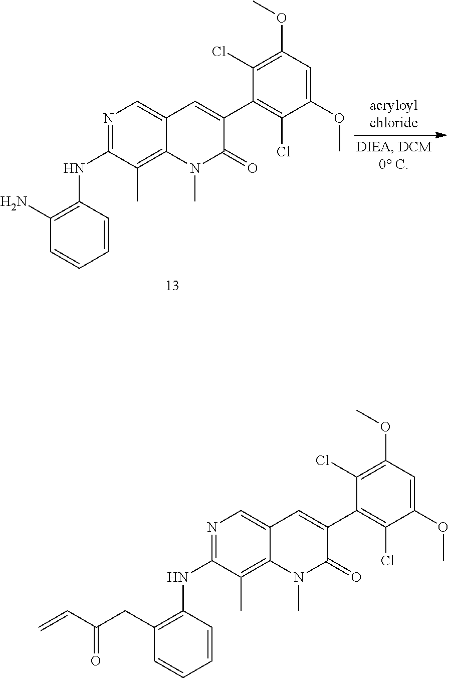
N1=C(NC2=C(CC(C=C)=O)C=CC=C2)C(C)=C2C(=C1)C=C(C1=C(Cl)C(OC)=CC(OC)=C1Cl)C(=O)N2C.N1=C(NC2=C(N)C=CC=C2)C(C)=C2C(=C1)C=C(C1=C(Cl)C(OC)=CC(OC)=C1Cl)C(=O)N2C
